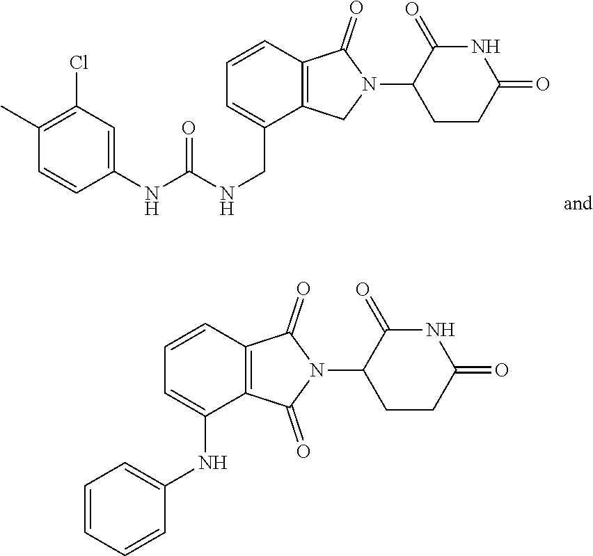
C1=CC2=C(C(CNC(NC3=CC(Cl)=C(C)C=C3)=O)=C1)CN(C1CCC(=O)NC1=O)C2=O.C1=CC2=C(C(NC3=CC=CC=C3)=C1)C(=O)N(C1CCC(=O)NC1=O)C2=O
